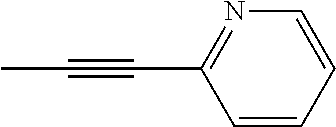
C1=CC=CN=C1C#CC
